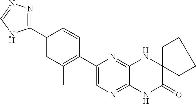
C12=NC=C(C3=C(C)C=C(C4=NN=CN4)C=C3)N=C1NC1(C(=O)N2)CCCC1
